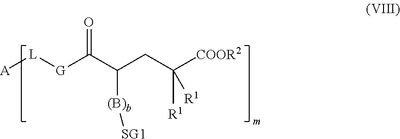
[A][L][G]C(=O)C(CC([COOR2])([R1])[R1])[(B)b][SG1]
